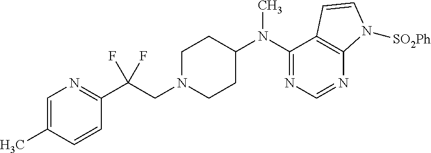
C1(N(C2CCN(CC(C3=NC=C(C)C=C3)(F)F)CC2)C)=NC=NC2=C1C=CN2[SO2Ph]
